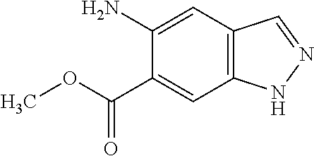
NC1=CC2=C(NN=C2)C=C1C(=O)OC
